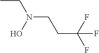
C(CCN(CC)O)(F)(F)F
